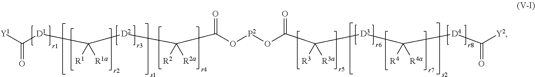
[Y1]C([D1]C([D2]C(C(O[P2]OC(C([D3]C([D4]C([Y2])=O)([R4])[R4a])([R3])[R3a])=O)=O)([R2])[R2a])([R1])[R1a])=O
